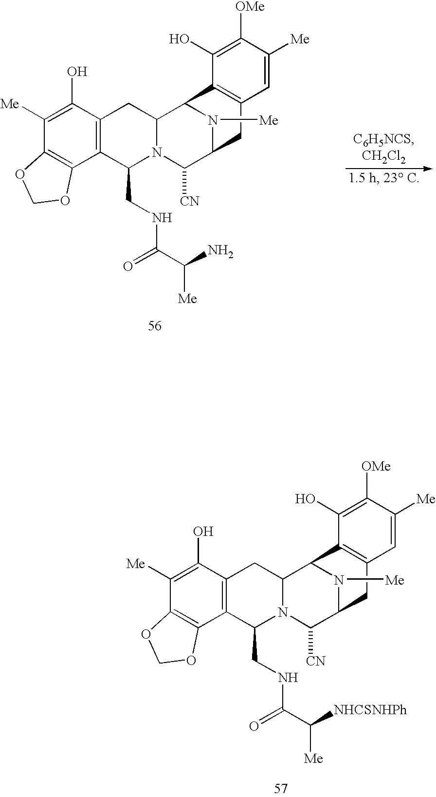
C1([Me])=C(O)C2=C(C3=C1OCO3)C(CNC(=O)C(N)[Me])N1C(C2)C2N([Me])C(C1[CN])CC1=C2C(O)=C([OMe])C([Me])=C1.C1([Me])=C(O)C2=C(C3=C1OCO3)C(CNC(C([NHCSNHPh])[Me])=O)N1C(C2)C2N([Me])C(C1[CN])CC1=C2C(O)=C([OMe])C([Me])=C1
